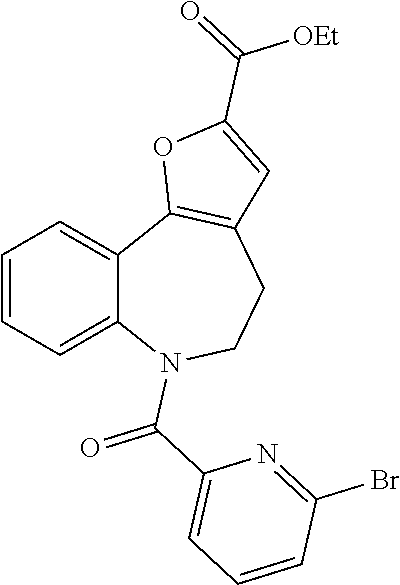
C1=CC=C2C(=C1)C1=C(CCN2C(C2=CC=CC(Br)=N2)=O)C=C(C(=O)[OEt])O1
